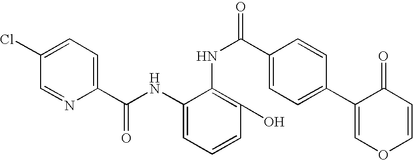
C1=C(Cl)C=NC(C(NC2=CC=CC(O)=C2NC(=O)C2=CC=C(C3=COC=CC3=O)C=C2)=O)=C1
